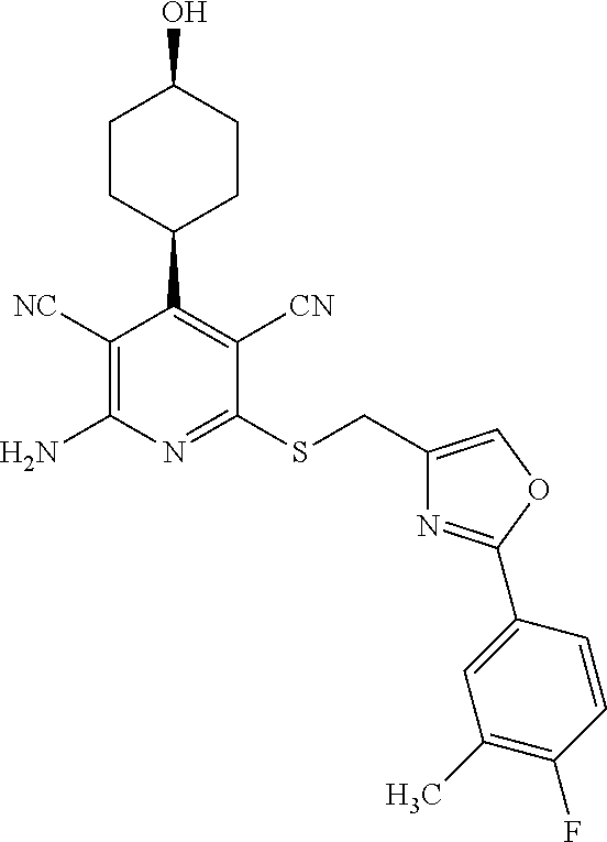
C1([NC])=C(N)N=C(SCC2=COC(C3=CC(C)=C(F)C=C3)=N2)C([CN])=C1C1CCC(O)CC1
